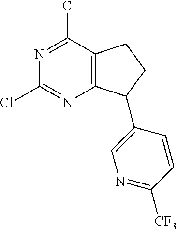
N1=C(Cl)C2=C(N=C1Cl)C(C1=CN=C([CF3])C=C1)CC2
